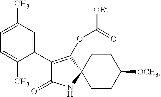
C1(C2=C(OC([OEt])=O)C3(NC2=O)CCC([OCH3])CC3)=CC(C)=CC=C1C
